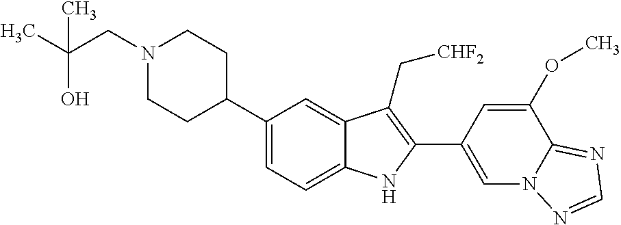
N1(CC(C)(O)C)CCC(C2=CC=C3C(=C2)C(C[CHF2])=C(C2=CN4C(=NC=N4)C(OC)=C2)N3)CC1
